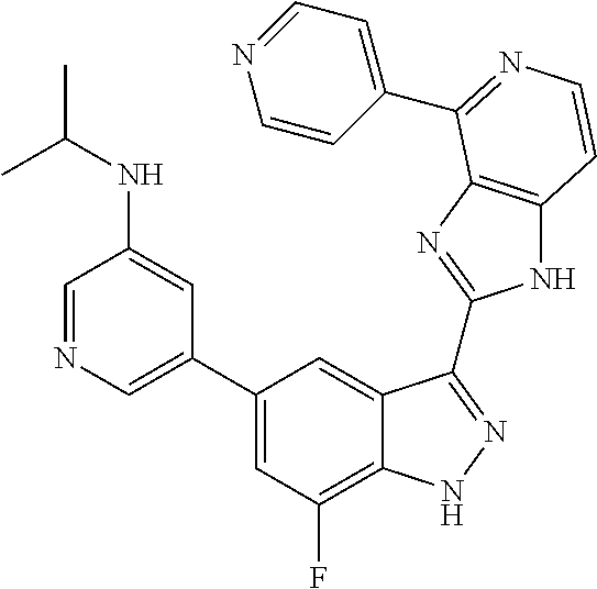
C1(C2=CN=CC(NC(C)C)=C2)=CC(F)=C2C(=C1)C(C1=NC3=C(N1)C=CN=C3C1=CC=NC=C1)=NN2
